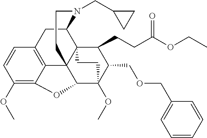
C1(OC)=C2C3=C(C=C1)CC1C45C3(C(C(OC)(C(COCC3=CC=CC=C3)C4CCC(OCC)=O)CC5)O2)CCN1CC1CC1
